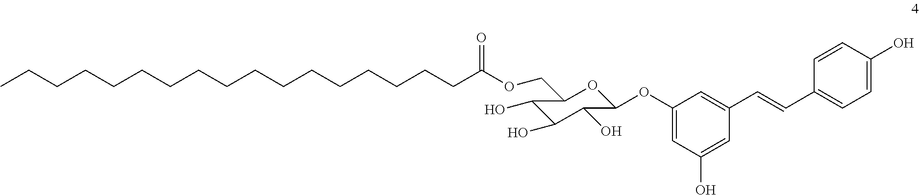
C1(OC2OC(COC(CCCCCCCCCCCCCCCCC)=O)C(O)C(O)C2O)=CC(O)=CC(C=CC2=CC=C(O)C=C2)=C1
